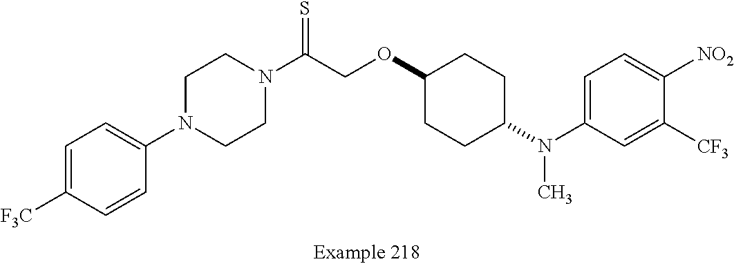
C1=C([F3C])C=CC(N2CCN(C(COC3CCC(N(C4=CC=C([NO2])C([CF3])=C4)C)CC3)=S)CC2)=C1
